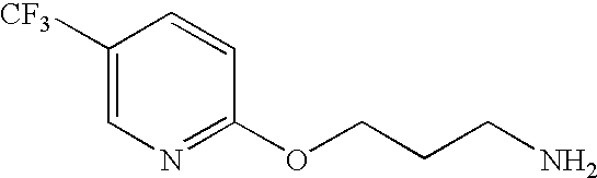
C1([CF3])=CN=C(OCCCN)C=C1
